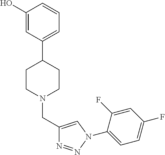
C1(O)=CC(C2CCN(CC3=CN(C4=CC=C(F)C=C4F)N=N3)CC2)=CC=C1
